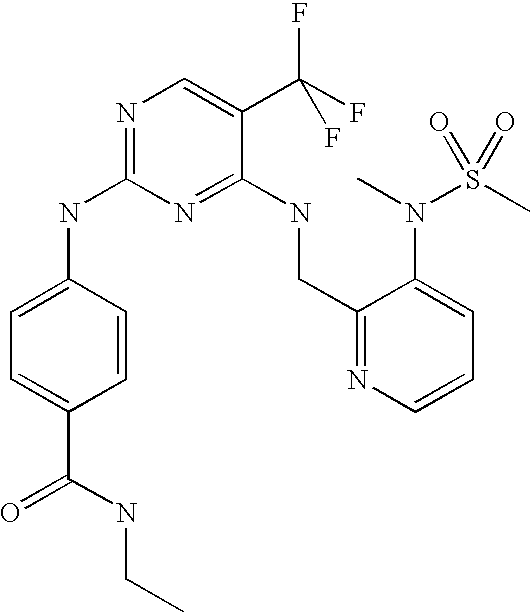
C1(CNC2=NC(NC3=CC=C(C(=O)NCC)C=C3)=NC=C2C(F)(F)F)=NC=CC=C1N(C)S(C)(=O)=O
